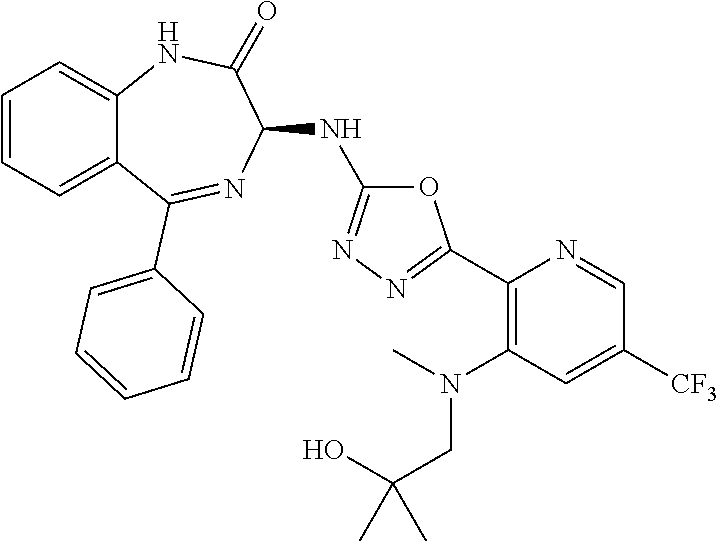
O1C(NC2C(=O)NC3=CC=CC=C3C(C3=CC=CC=C3)=N2)=NN=C1C1=C(N(CC(O)(C)C)C)C=C([CF3])C=N1
